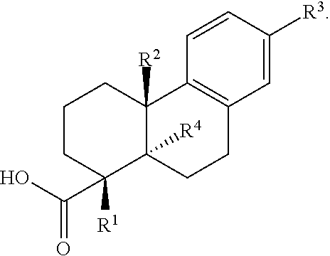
C1=C([R3])C=CC2=C1CCC1([R4])C2([R2])CCCC1([R1])C(O)=O
